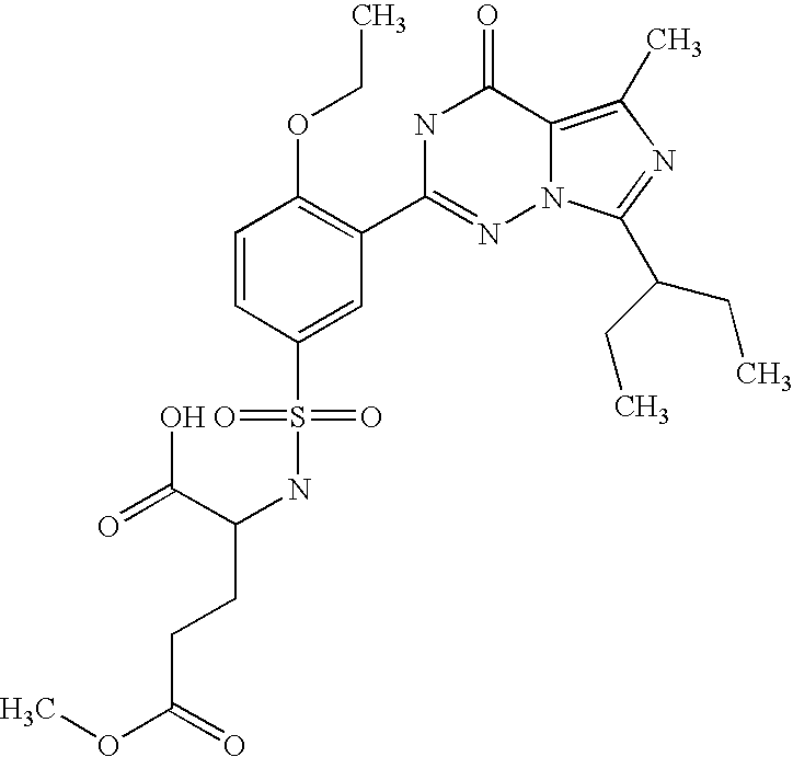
C1=CC(S(NC(C(=O)O)CCC(OC)=O)(=O)=O)=CC(C2=NN3C(=C(C)N=C3C(CC)CC)C(=O)N2)=C1OCC
